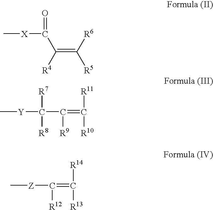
C[X]C(=O)C(=C([R5])[R6])[R4].C[Y]C(C([R9])=C([R10])[R11])([R7])[R8].C[Z]C([R12])=C([R13])[R14]
